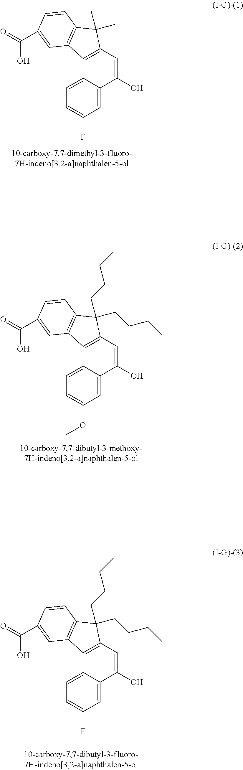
C12=C(C=C(O)C3=CC(F)=CC=C13)C(C)(C)C1=C2C=C(C(=O)O)C=C1.C12=C(C=C(O)C3=CC(OC)=CC=C13)C(CCCC)(CCCC)C1=C2C=C(C(=O)O)C=C1.C12=C(C=C(O)C3=CC(F)=CC=C13)C(CCCC)(CCCC)C1=C2C=C(C(=O)O)C=C1
